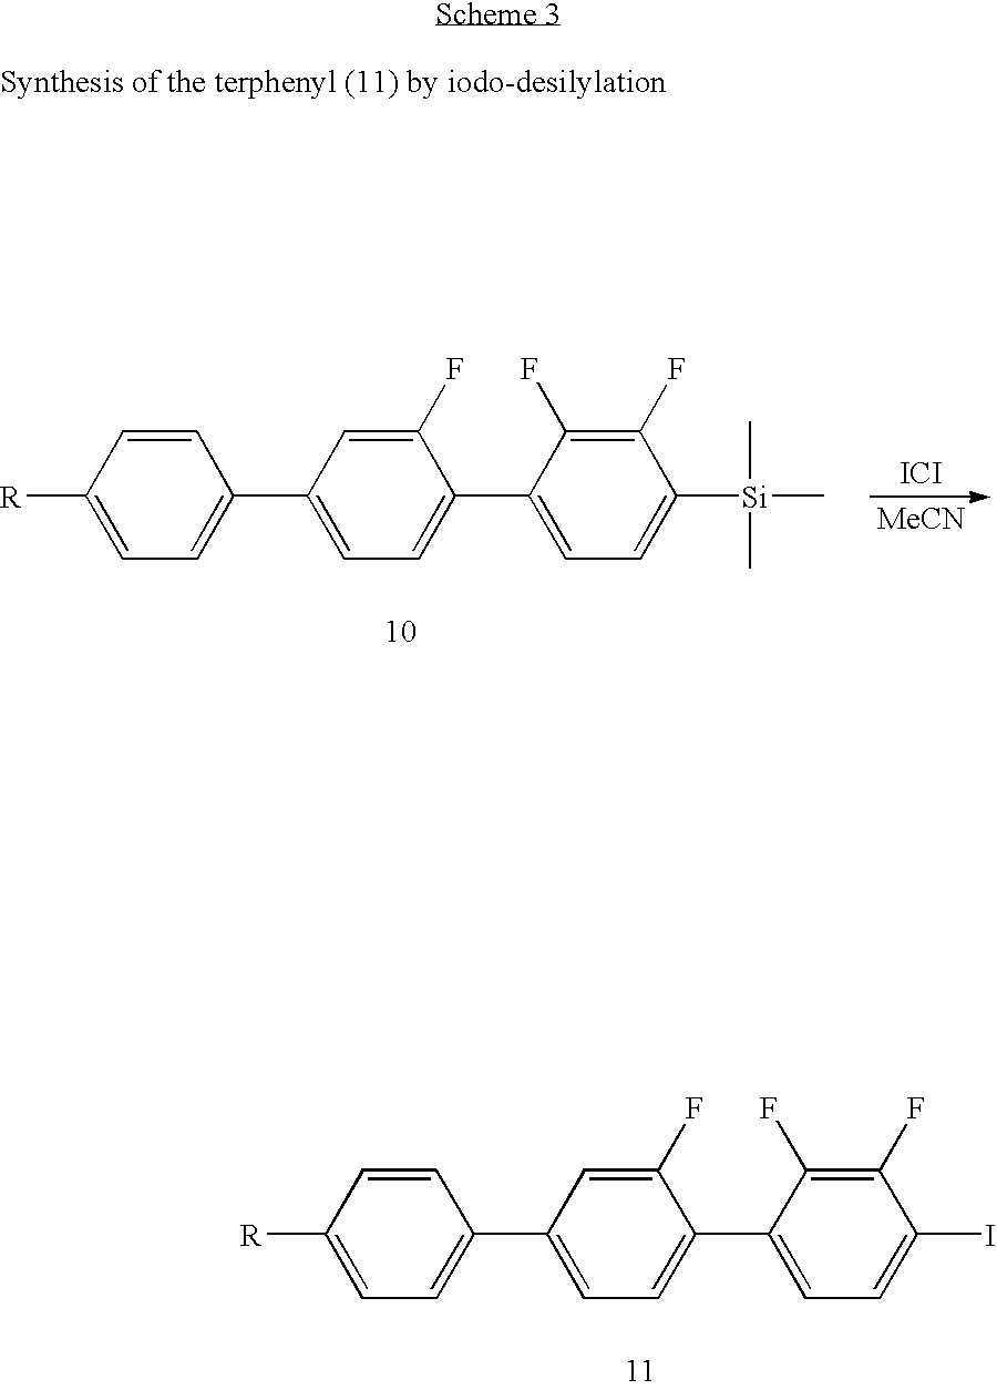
C1(C2=CC=C([R])C=C2)=CC=C(C2=CC=C([Si](C)(C)C)C(F)=C2F)C(F)=C1.[ICI].[MeCN].C1(C2=CC=C([R])C=C2)=CC=C(C2=CC=C(I)C(F)=C2F)C(F)=C1
